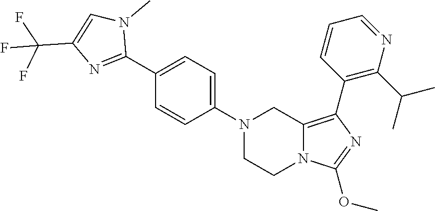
C1(OC)=NC(C2=C(C(C)C)N=CC=C2)=C2CN(C3=CC=C(C4=NC(C(F)(F)F)=CN4C)C=C3)CCN12
